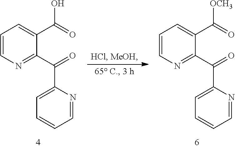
C1=NC(C(C2=NC=CC=C2C(=O)O)=O)=CC=C1.C1=NC(C(C2=NC=CC=C2C(=O)[OCH3])=O)=CC=C1
